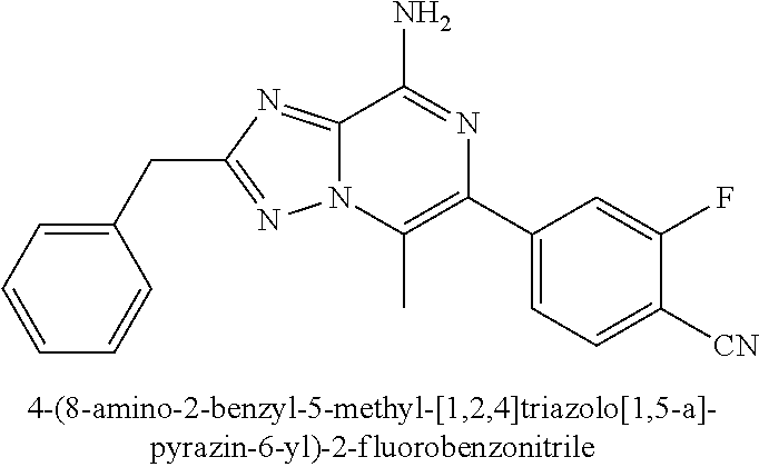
C1(CC2=NN3C(=N2)C(N)=NC(C2=CC=C([CN])C(F)=C2)=C3C)=CC=CC=C1
